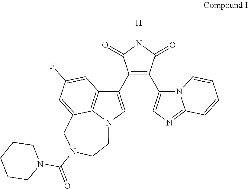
C1(C2=C(C3=CN=C4N3C=CC=C4)C(=O)N([H])C2=O)=CN2C3=C1C=C(F)C=C3CN(C(=O)N1CCCCC1)CC2
